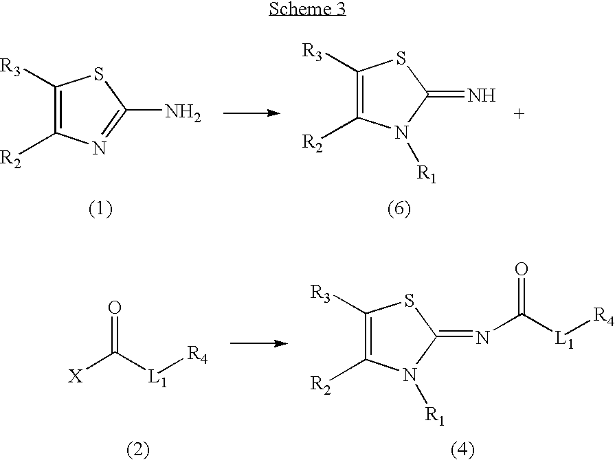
C1([R3])=C([R2])N([R1])C(=N)S1.C1([R3])=C([R2])N=C(N)S1.C1([R3])=C([R2])N([R1])C(=NC([L1][R4])=O)S1.O=C([L1][R4])[X]
